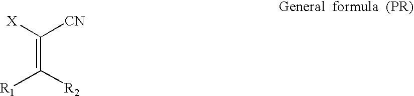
C(=C([R2])[R1])([X])[CN]
